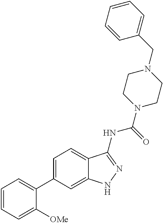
C1=CC=C([OMe])C(C2=CC=C3C(=C2)NN=C3NC(=O)N2CCN(CC3=CC=CC=C3)CC2)=C1
